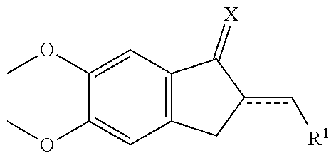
C1=C(OC)C(OC)=CC2=C1C(=[X])c(c[R1])C2
